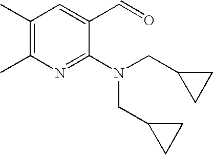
C1(C)=C(C)N=C(N(CC2CC2)CC2CC2)C(C=O)=C1
